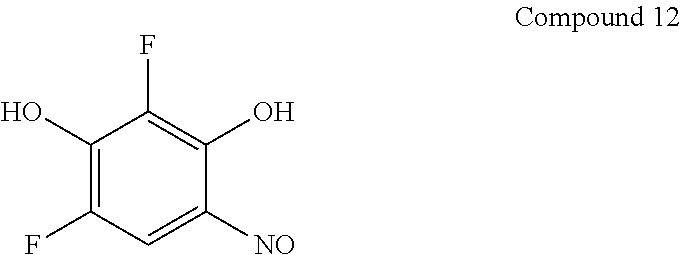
C1(O)=C(F)C=C([NO])C(O)=C1F
